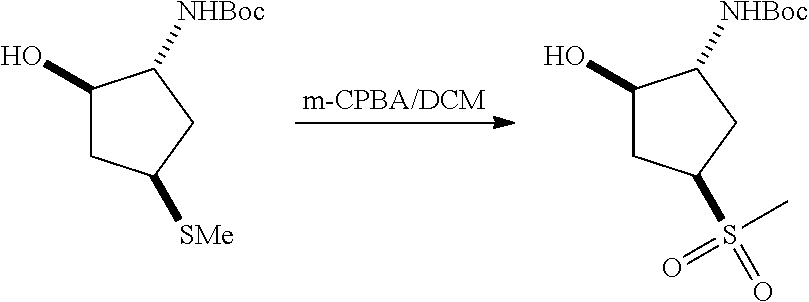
[m-CPBA/DCM].C1(O)CC([SMe])CC1[NHBoc].C1(O)CC(S(=O)(C)=O)CC1[NHBoc]
